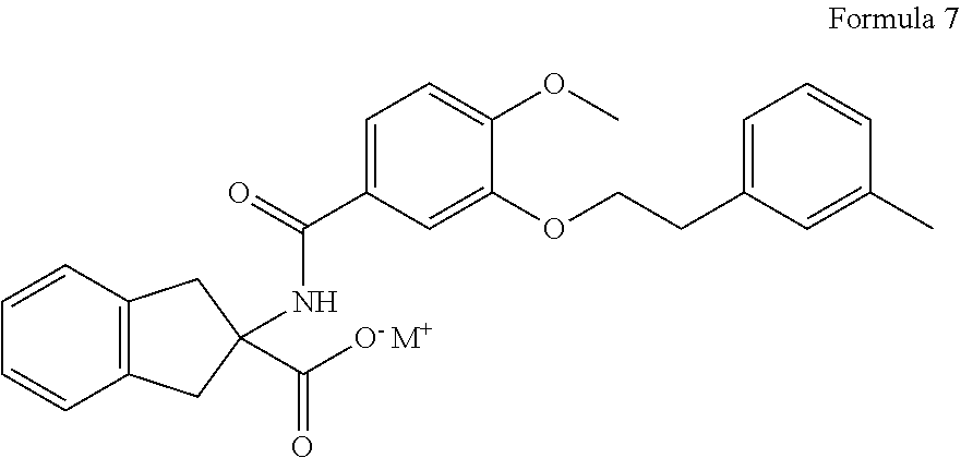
C1=CC2=C(C=C1)CC(C([O-])=O)(NC(C1=CC=C(OC)C(OCCC3=CC=CC(C)=C3)=C1)=O)C2.[M+]
